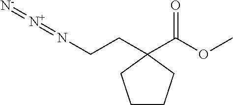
C1CCC(C(OC)=O)(CCN=[N+]=[N-])C1
